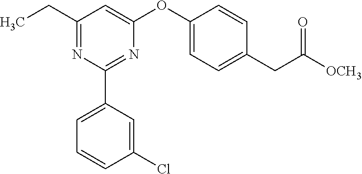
C1(OC2=CC(CC)=NC(C3=CC=CC(Cl)=C3)=N2)=CC=C(CC([OCH3])=O)C=C1
